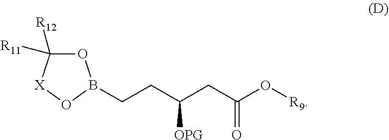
O1C([R11])([R12])[X]OB1CCC(CC(O[R9])=O)[OPG]
